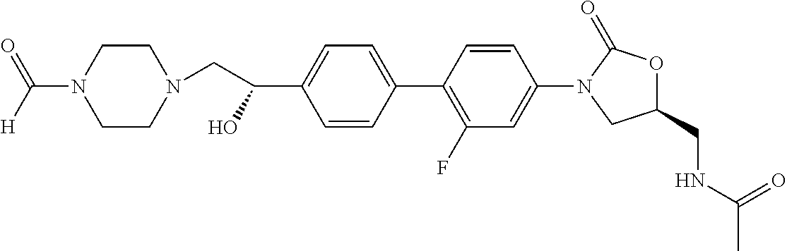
C(C1=CC=C(C2=C(F)C=C(N3CC(CNC(C)=O)OC3=O)C=C2)C=C1)(O)CN1CCN(C(=O)[H])CC1
